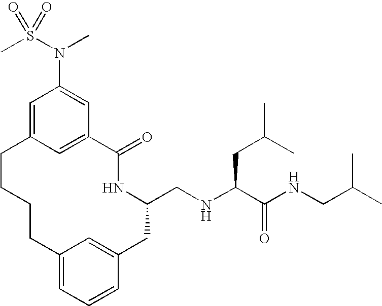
C12=CC=CC(=C1)CC(CNC(C(NCC(C)C)=O)CC(C)C)NC(=O)C1=CC(=CC(N(S(C)(=O)=O)C)=C1)CCCC2
